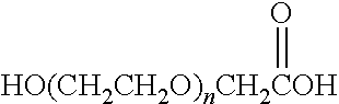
O=[HO(CH2CH2O)nCH2COH]
